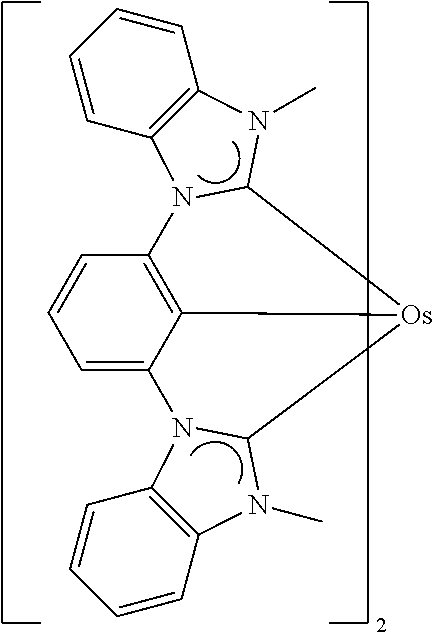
C1=C2C3=C(C=C1)N1C4=C(C=CC=C4)N(C)C1[Os]3C1N(C)C3=C(C=CC=C3)N21
